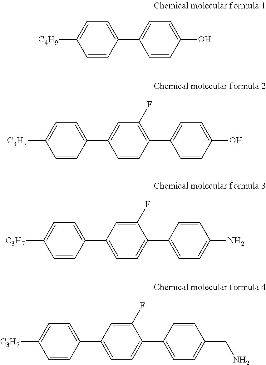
C1=CC(O)=CC=C1C1=CC=C([C4H9])C=C1.C1=CC(C2=CC=C(O)C=C2)=C(F)C=C1C1=CC=C([C3H7])C=C1.C1=C(C2=CC=C([C3H7])C=C2)C=C(F)C(C2=CC=C(N)C=C2)=C1.C1=C(C2=CC=C([C3H7])C=C2)C=C(F)C(C2=CC=C(CN)C=C2)=C1
